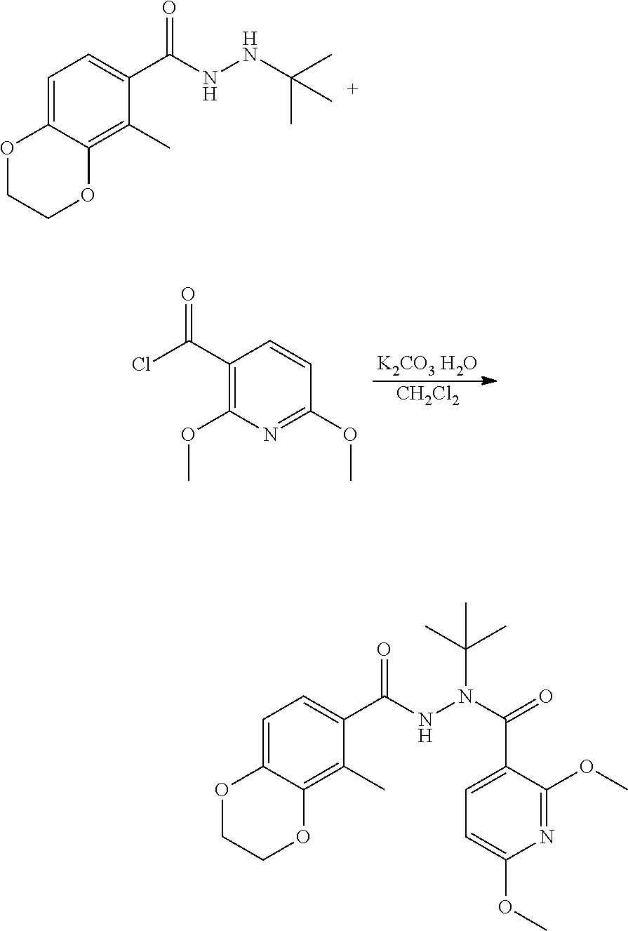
O1CCOC2=C(C)C(C(NNC(C)(C)C)=O)=CC=C12.[K2CO3 H2O].[CH2Cl2].C1(C(Cl)=O)=C(OC)N=C(OC)C=C1.O1CCOC2=C(C)C(C(NN(C(=O)C3=CC=C(OC)N=C3OC)C(C)(C)C)=O)=CC=C12
